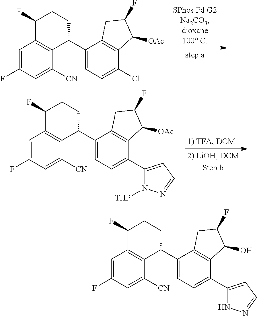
C1=C(F)C=C([CN])C2=C1C(F)CCC2C1=CC=C(Cl)C2=C1CC(F)C2[OAc].C1=C(F)C=C([CN])C2=C1C(F)CCC2C1=CC=C(C2=CC=NN2[THP])C2=C1CC(F)C2[OAc].C1=C(F)C=C([CN])C2=C1C(F)CCC2C1=CC=C(C2=CC=NN2)C2=C1CC(F)C2O
